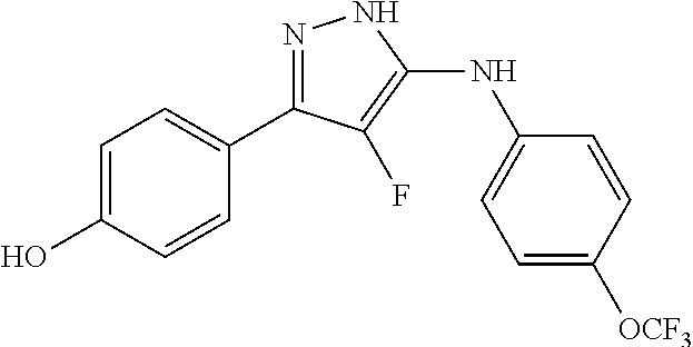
N1=C(C2=CC=C(O)C=C2)C(F)=C(NC2=CC=C([OCF3])C=C2)N1
